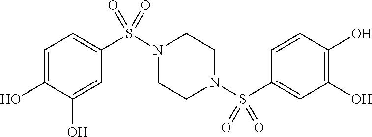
C1=C(O)C(O)=CC(S(N2CCN(S(C3=CC(O)=C(O)C=C3)(=O)=O)CC2)(=O)=O)=C1
